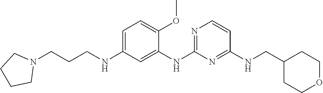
C1(NCC2CCOCC2)=NC(NC2=CC(NCCCN3CCCC3)=CC=C2OC)=NC=C1
